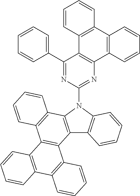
C12=C(N(C3=NC4=C(C(C5=CC=CC=C5)=N3)C3=C(C5=C4C=CC=C5)C=CC=C3)C3=C1C=CC=C3)C1=C(C3=C2C2=C(C4=C3C=CC=C4)C=CC=C2)C=CC=C1
